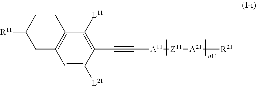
C12=C(C=C([L21])C(C#C[A11][Z11][A21][R21])=C1[L11])CC([R11])CC2
